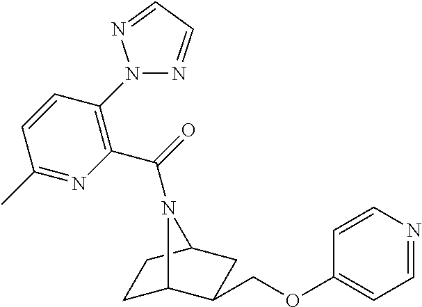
C1C2C(COC3=CC=NC=C3)CC(C1)N2C(=O)C1=C(N2N=CC=N2)C=CC(C)=N1
